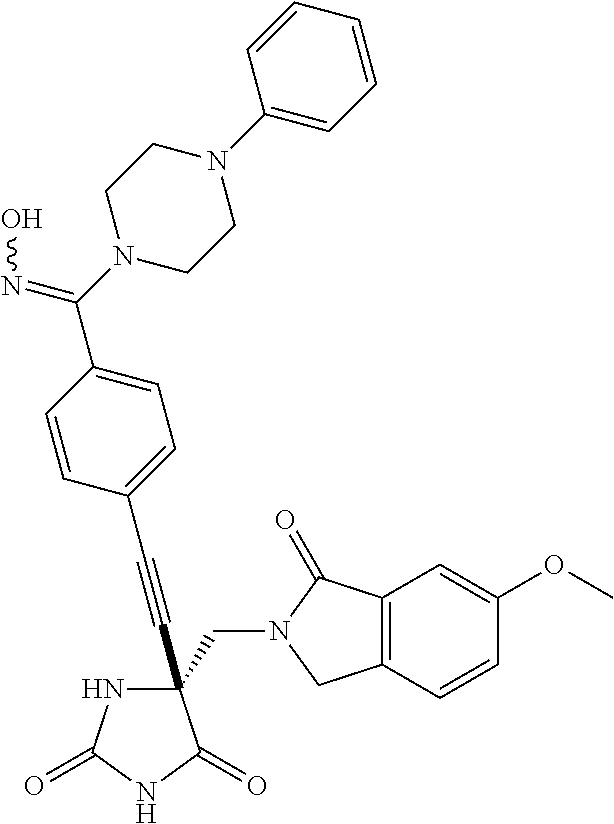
C(#CC1(CN2C(=O)C3=C(C2)C=CC(OC)=C3)NC(=O)NC1=O)C1=CC=C(C(N2CCN(C3=CC=CC=C3)CC2)=NO)C=C1
